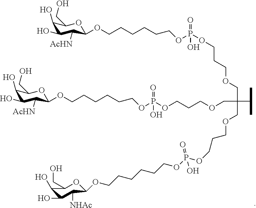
C1(O)C(O)C([AcHN])C(OCCCCCCOP(OCCCOCC(C(C)C)(COCCCOP(=O)(O)OCCCCCCOC2C([AcHN])C(O)C(O)C(CO)O2)COCCCOP(OCCCCCCOC2C([NHAc])C(O)C(O)C(CO)O2)(=O)O)(=O)O)OC1CO
